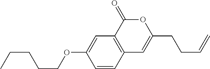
C1=CC2=C(C=C1OCCCCC)C(=O)OC(CCC=C)=C2
